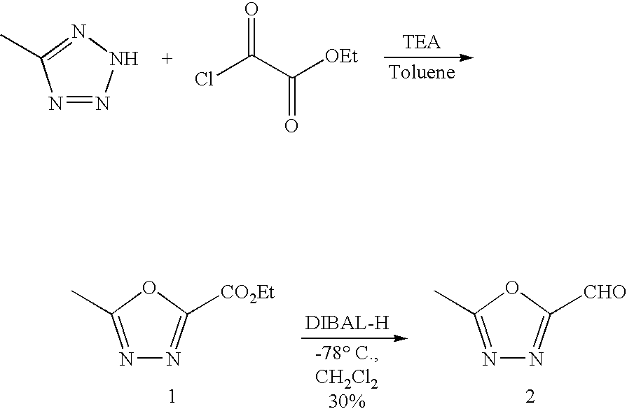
N1=NNN=C1C.ClC(C([OEt])=O)=O.N1=C(C)OC([CO2Et])=N1.N1=C(C)OC([CHO])=N1
